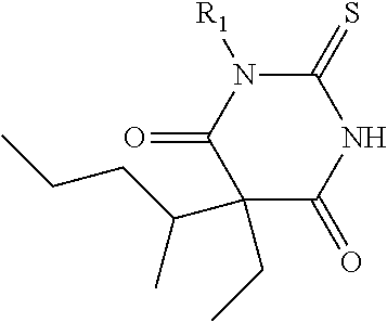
C1(=S)N([R1])C(=O)C(CC)(C(C)CCC)C(=O)N1
